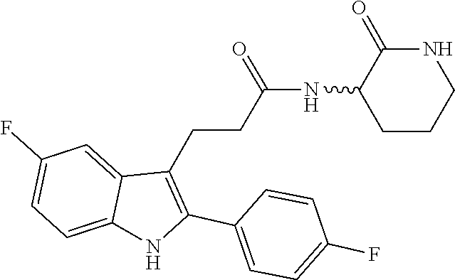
C1(=O)C(NC(CCC2=C(C3=CC=C(F)C=C3)NC3=CC=C(F)C=C32)=O)CCCN1
